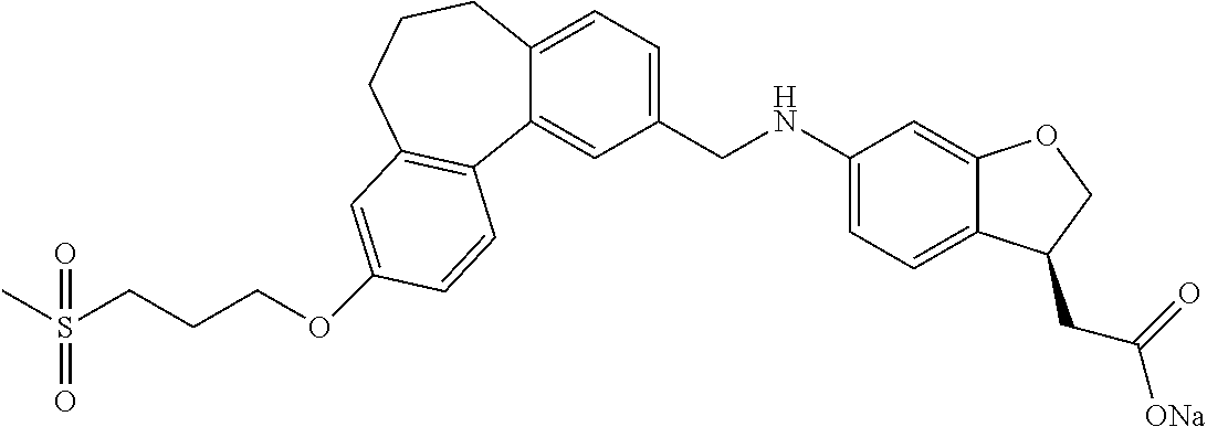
O(C1=CC2=C(C3=CC(CNC4=CC=C5C(=C4)OCC5CC(=O)[ONa])=CC=C3CCC2)C=C1)CCCS(C)(=O)=O
